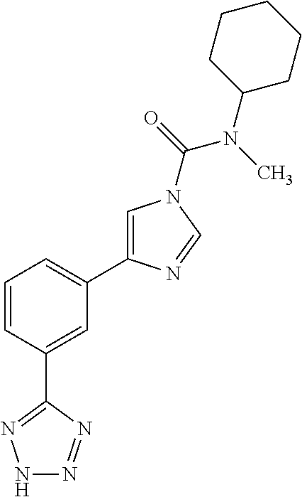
N1N=NC(C2=CC(C3=CN(C(=O)N(C)C4CCCCC4)C=N3)=CC=C2)=N1
